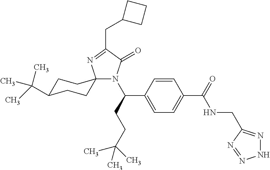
C1C(C(C)(C)C)CCC2(C1)N(C(CCC(C)(C)C)C1=CC=C(C(=O)NCC3=NNN=N3)C=C1)C(=O)C(CC1CCC1)=N2
